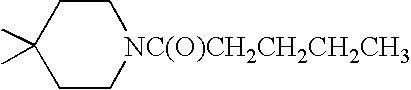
C1CC(C)(C)CC[NC(O)CH2CH2CH2CH3]1
